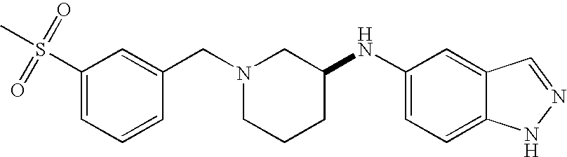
C1(S(=O)(=O)C)=CC=CC(CN2CCCC(NC3=CC=C4C(=C3)C=NN4)C2)=C1
